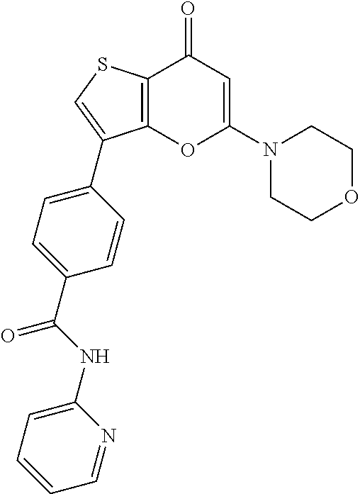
C12=C(SC=C1C1=CC=C(C(NC3=CC=CC=N3)=O)C=C1)C(=O)C=C(N1CCOCC1)O2
